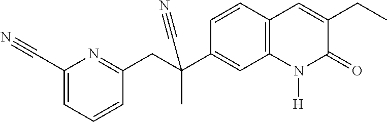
C(C1=NC(C#N)=CC=C1)C(C1=CC2=C(C=C1)C=C(CC)C(=O)N2[H])(C#N)C
